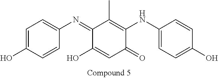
C1=C(O)C=CC(N=C2C(O)=CC(=O)C(NC3=CC=C(O)C=C3)=C2C)=C1
